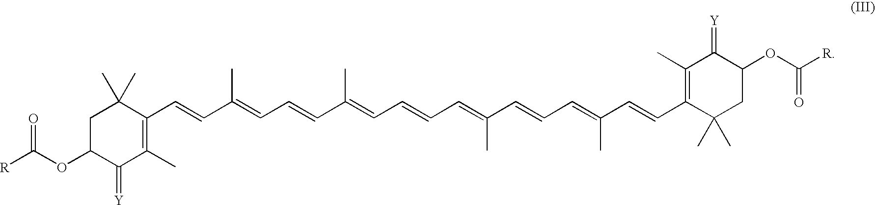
C1C(OC([R])=O)C(=[Y])C(C)=C(C=CC(=CC=CC(=CC=CC=C(C=CC=C(C=CC2=C(C)C(=[Y])C(OC([R])=O)CC2(C)C)C)C)C)C)C1(C)C
